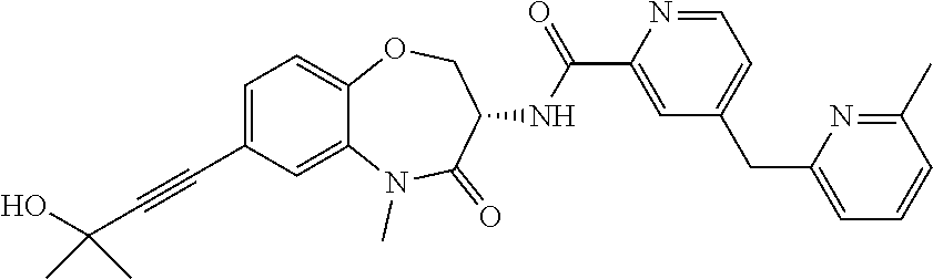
C1=C(C#CC(O)(C)C)C=C2C(=C1)OCC(NC(C1=CC(CC3=CC=CC(C)=N3)=CC=N1)=O)C(=O)N2C
